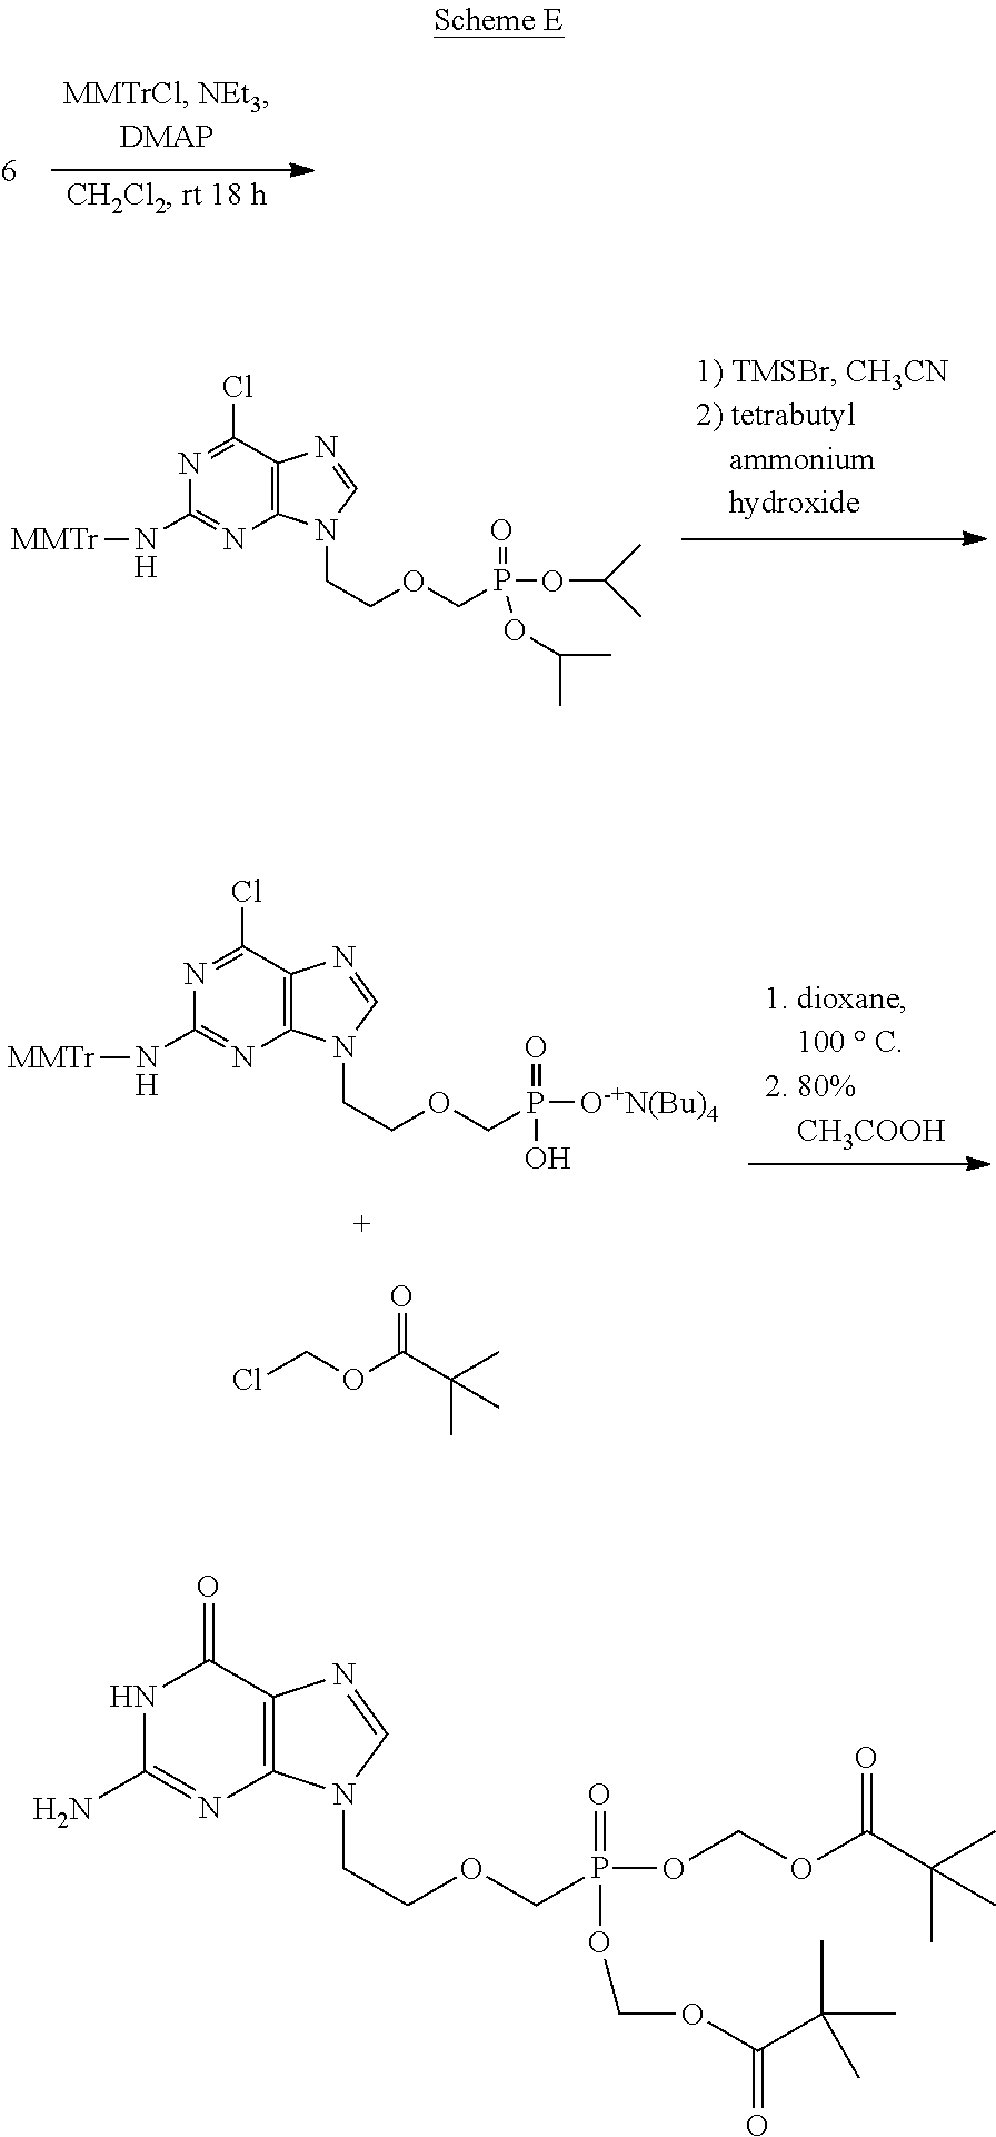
N1=C(Cl)C2=C(N=C1N[MMTr])N(CCOCP(OC(C)C)(=O)OC(C)C)C=N2.N1=C(Cl)C2=C(N=C1N[MMTr])N(CCOCP([O-+N(Bu)4])(=O)O)C=N2.O=C(C(C)(C)C)OCCl.N1C(N)=NC2=C(C1=O)N=CN2CCOCP(OCOC(C(C)(C)C)=O)(=O)OCOC(C(C)(C)C)=O
